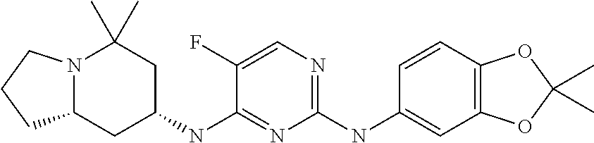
N12C(CC(NC3=NC(NC4=CC5=C(C=C4)OC(C)(C)O5)=NC=C3F)CC1(C)C)CCC2
